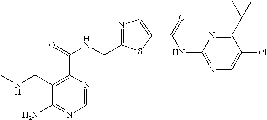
C1=NC(C(=O)NC(C2=NC=C(C(=O)NC3=NC=C(Cl)C(C(C)(C)C)=N3)S2)C)=C(CNC)C(N)=N1
